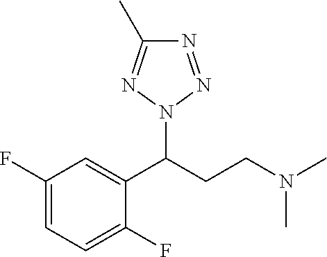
C1(F)=CC=C(F)C(C(CCN(C)C)N2N=C(C)N=N2)=C1
